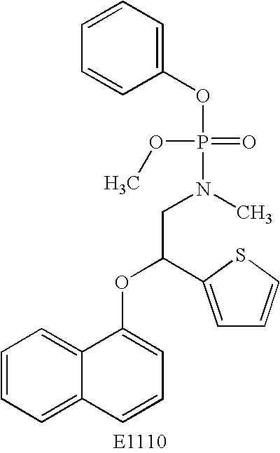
C1=CC=C2C(=C1)C(OC(CN(P(=O)(OC1=CC=CC=C1)OC)C)C1=CC=CS1)=CC=C2
